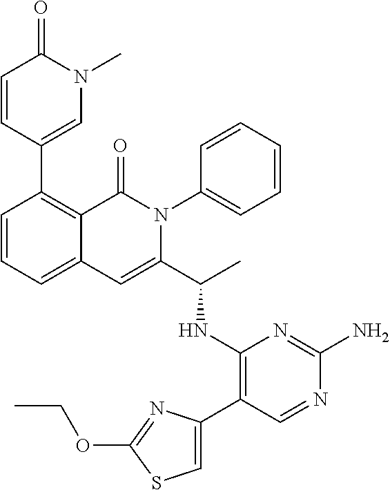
C1=CC=C2C(=C1C1=CN(C)C(=O)C=C1)C(=O)N(C1=CC=CC=C1)C(C(C)NC1=C(C3=CSC(OCC)=N3)C=NC(N)=N1)=C2
